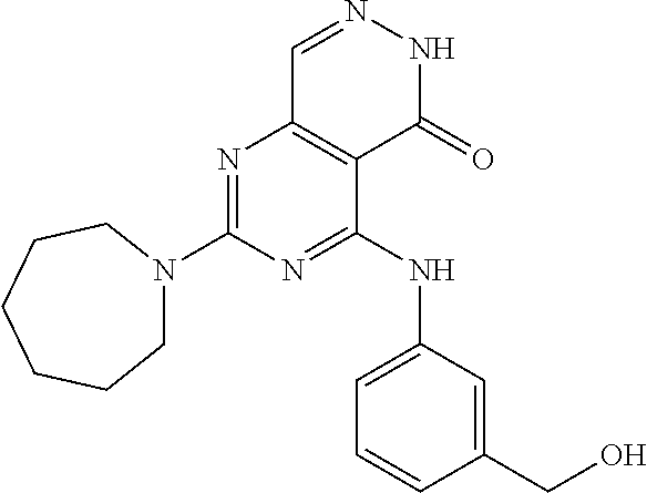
N1=C(N2CCCCCC2)N=C(NC2=CC=CC(CO)=C2)C2=C1C=NNC2=O
